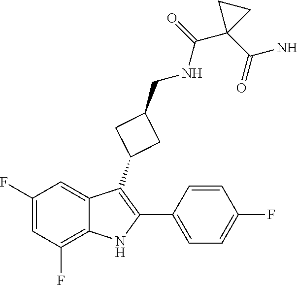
C1(F)=CC(F)=C2C(=C1)C(C1CC(CNC(C3(C(=O)N)CC3)=O)C1)=C(C1=CC=C(F)C=C1)N2
